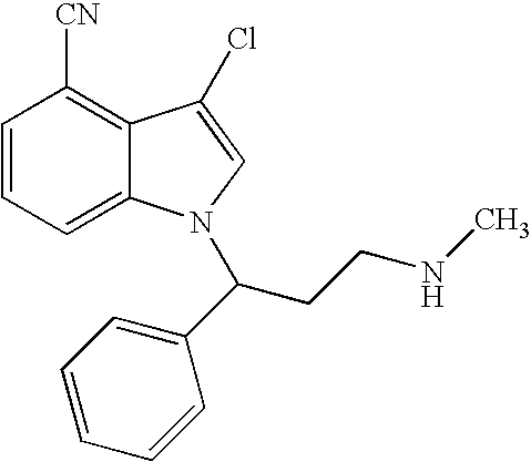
C1=CC=C2C(=C1[CN])C(Cl)=CN2C(CCNC)C1=CC=CC=C1
